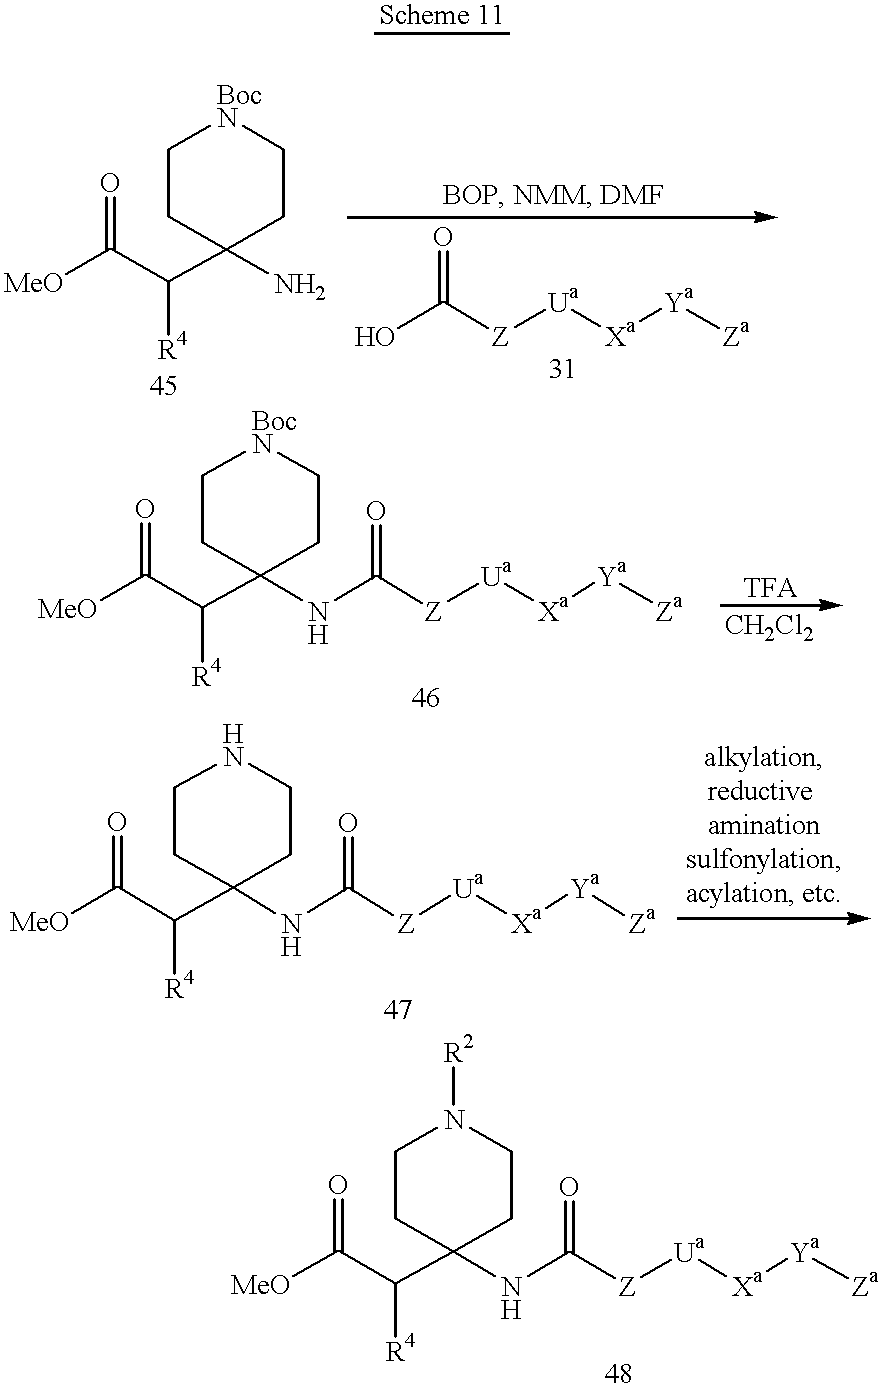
[MeO]C(C([R4])C1(N)CC[BocN]CC1)=O.OC([Z][Ua][Xa][Ya][Za])=O.[MeO]C(C([R4])C1(NC([Z][Ua][Xa][Ya][Za])=O)CC[BocN]CC1)=O.[MeO]C(C([R4])C1(NC([Z][Ua][Xa][Ya][Za])=O)CCNCC1)=O.[MeO]C(C([R4])C1(NC([Z][Ua][Xa][Ya][Za])=O)CCN([R2])CC1)=O
